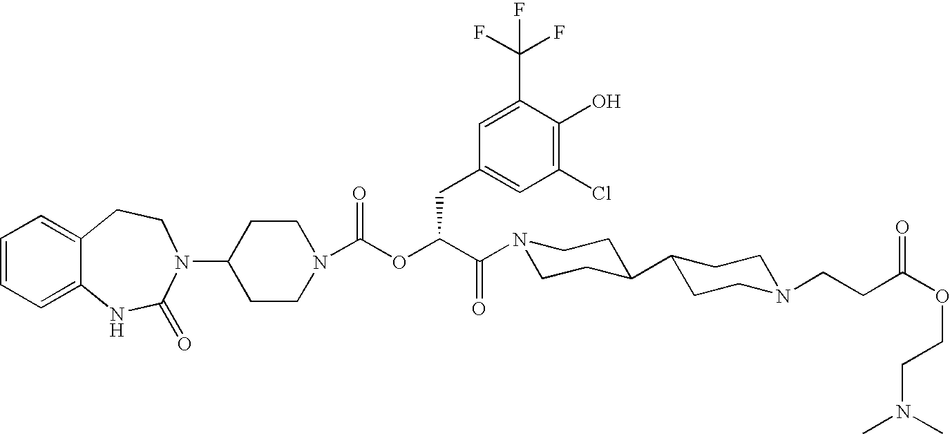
C1=CC=C2C(=C1)CCN(C1CCN(C(OC(C(N3CCC(C4CCN(CCC(OCCN(C)C)=O)CC4)CC3)=O)CC3=CC(Cl)=C(O)C(C(F)(F)F)=C3)=O)CC1)C(=O)N2
